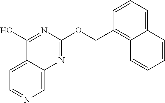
C1=C2C(=CN=C1)N=C(OCC1=C3C(=CC=C1)C=CC=C3)N=C2O
